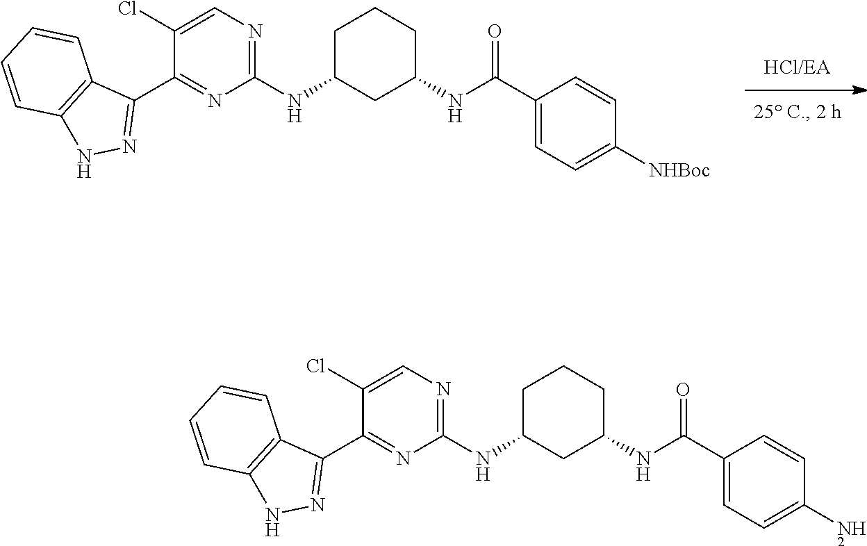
C1(Cl)=CN=C(NC2CCCC(NC(C3=CC=C([NHBoc])C=C3)=O)C2)N=C1C1=NNC2=C1C=CC=C2.C1(Cl)=CN=C(NC2CCCC(NC(C3=CC=C(N)C=C3)=O)C2)N=C1C1=NNC2=C1C=CC=C2
